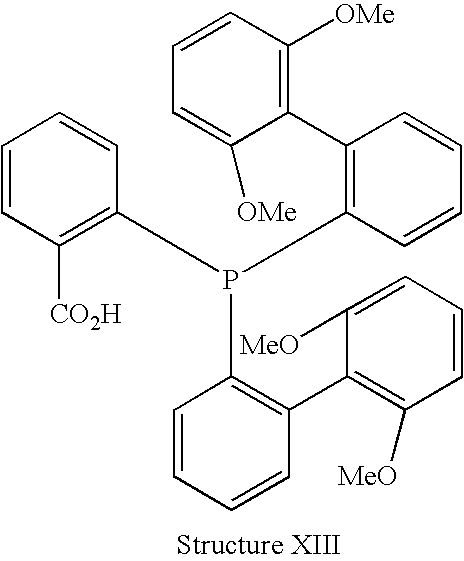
C1(C2=C(P(C3=C([CO2H])C=CC=C3)C3=C(C4=C([MeO])C=CC=C4[MeO])C=CC=C3)C=CC=C2)=C([OMe])C=CC=C1[OMe]
